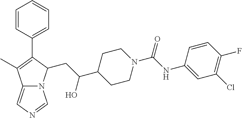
C12=CN=CN1C(CC(C1CCN(C(NC3=CC(Cl)=C(F)C=C3)=O)CC1)O)C(C1=CC=CC=C1)=C2C
